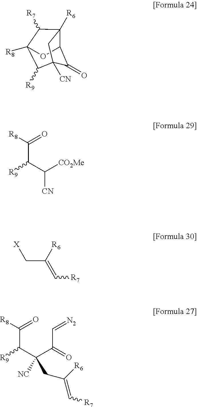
C12([R6])C3C(=O)C([CN])(C([R9])C([R8])(C1[R7])O3)C2.C(C(C([CO2Me])[CN])[R9])([R8])=O.[X]CC(=C[R7])[R6].C(C(C(C(C=[N2])=O)([NC])CC(=C[R7])[R6])[R9])([R8])=O
